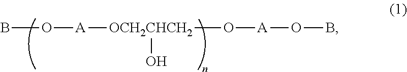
BO[A][OCH2CHCH2](O[A]OB)O
